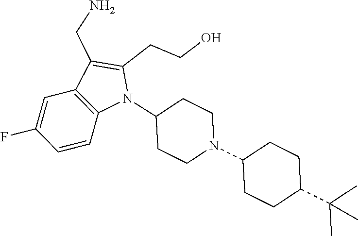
N1(C2CCN(C3CCC(C(C)(C)C)CC3)CC2)C(CCO)=C(CN)C2=C1C=CC(F)=C2
